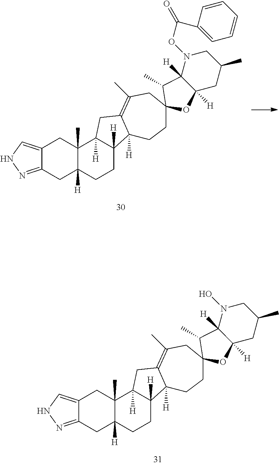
C12=CNN=C1CC1([H])C(C)(C2)C2([H])C([H])(CC1)C1([H])C(=C(C)CC3(CC1)C(C)C1([H])C([H])(CC(C)CN1O)O3)C2.C12=CNN=C1CC1([H])C(C)(C2)C2([H])C([H])(CC1)C1([H])C(=C(C)CC3(CC1)C(C)C1([H])C([H])(CC(C)CN1OC(C1=CC=CC=C1)=O)O3)C2
